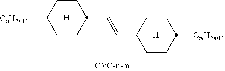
[H].[H].C(=CC1CCC([CnH2n+1])CC1)C1CCC([CmH2m+1])CC1
